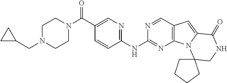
C1(C(N2CCN(CC3CC3)CC2)=O)=CN=C(NC2=NC3=C(C=N2)C=C2N3C3(CNC2=O)CCCC3)C=C1
